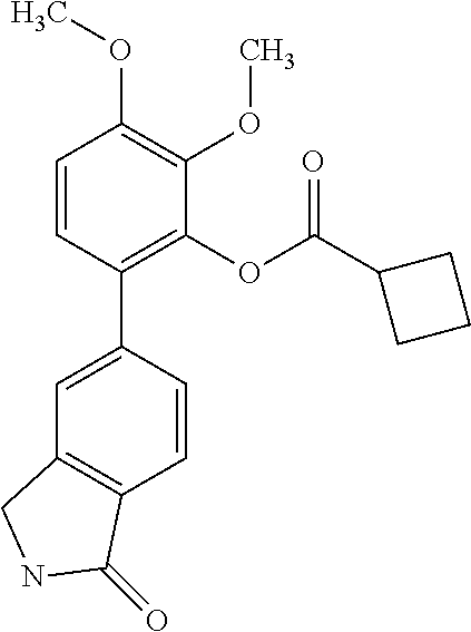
C1=CC(C2=CC3=C(C=C2)C(=O)NC3)=C(OC(C2CCC2)=O)C(OC)=C1OC
